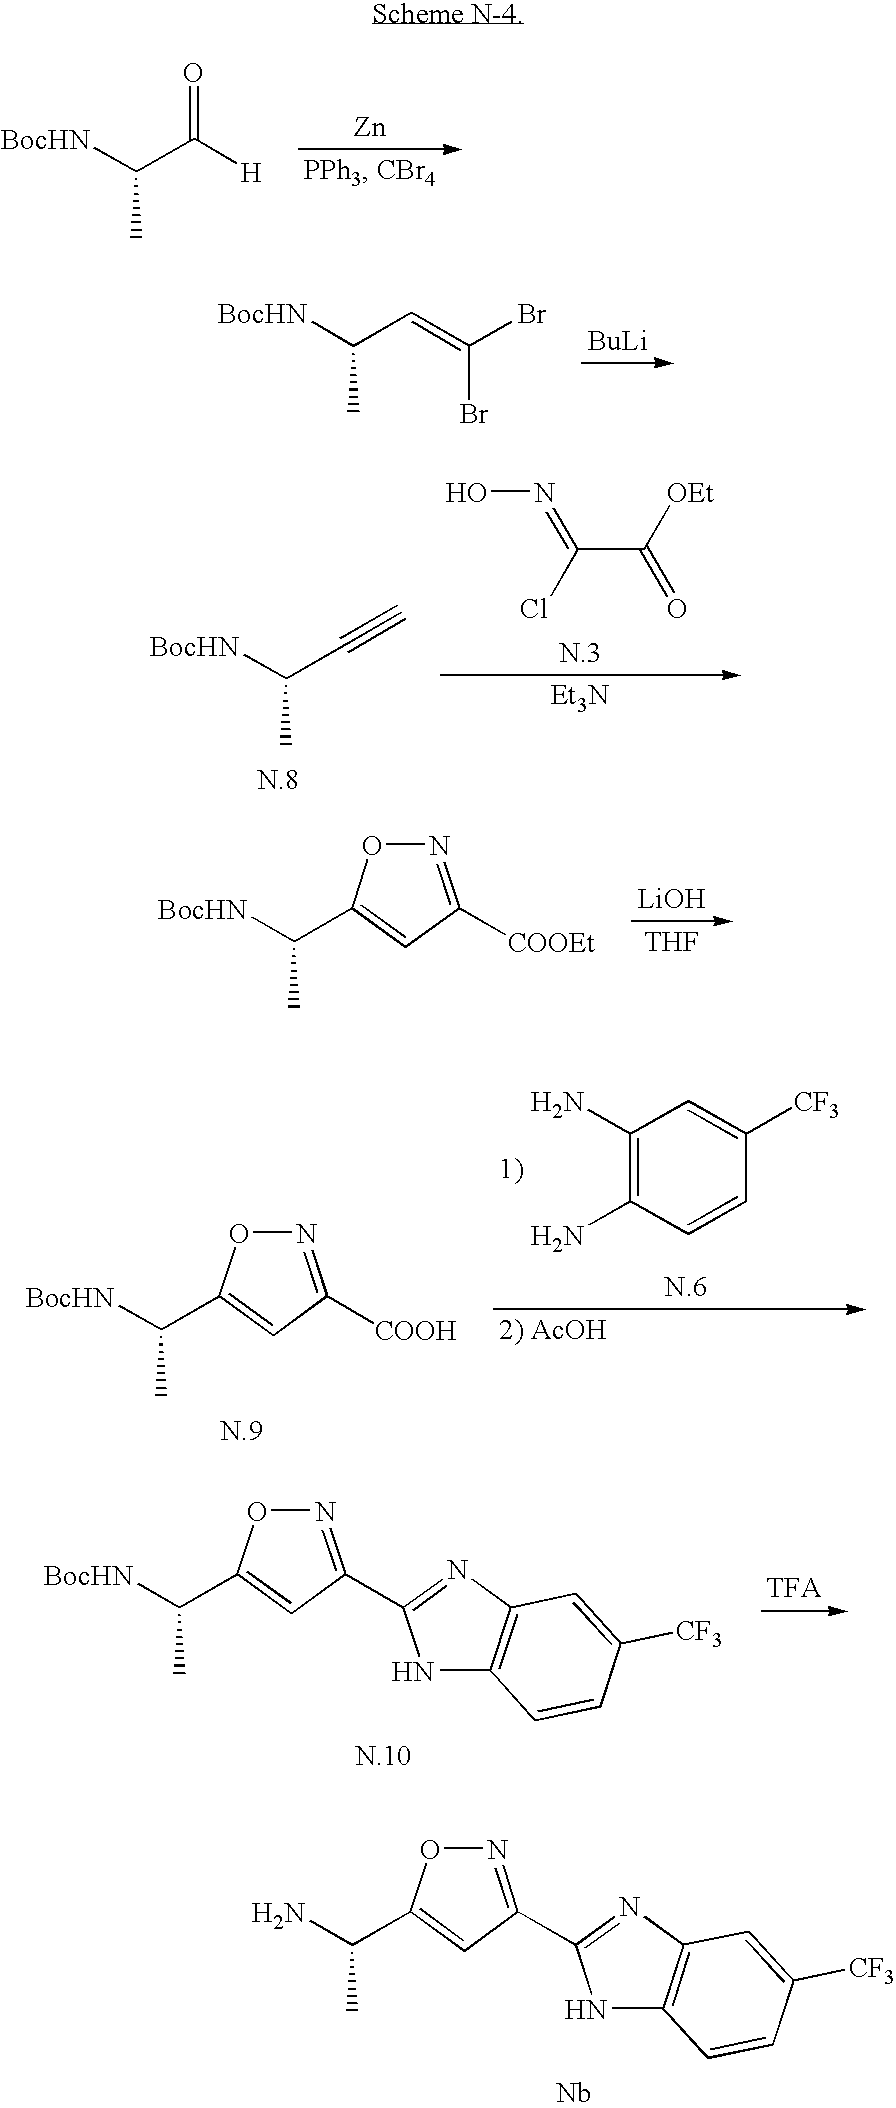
[Zn].[BocHN]C(C([H])=O)C.[BuLi].[BocHN]C(C=C(Br)Br)C.[BocHN]C(C#C)C.ON=C(C([OEt])=O)Cl.[Et3N].[LiOH].[THF].N1=C([COOEt])C=C(C(C)[BocHN])O1.N1=C([COOH])C=C(C(C)[BocHN])O1.C1(N)=C(N)C=CC([CF3])=C1.N1=C(C2=NC3=C(N2)C=CC([CF3])=C3)C=C(C(C)N)O1.[Nb].N1=C(C2=NC3=C(N2)C=CC([CF3])=C3)C=C(C(C)[BocHN])O1
